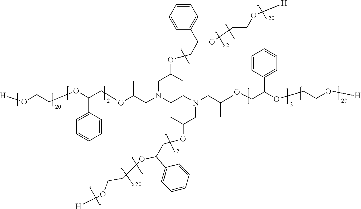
C(C(OCCO[H])C1=CC=CC=C1)O.[H]OCCOC(COC(CN(CCN(CC(C)C)CC(C)OCC(C1=CC=CC=C1)OCCO[H])CC(C)OCC(C1=CC=CC=C1)OCCO[H])C)C1=CC=CC=C1
